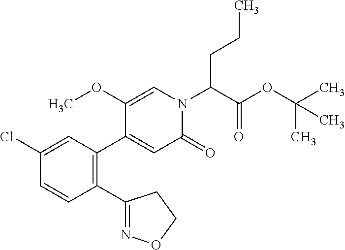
C1(Cl)=CC(C2=CC(=O)N(C(C(OC(C)(C)C)=O)CCC)C=C2OC)=C(C2=NOCC2)C=C1
